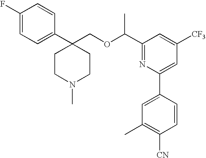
C1=C(F)C=CC(C2(COC(C3=NC(C4=CC(C)=C([CN])C=C4)=CC([CF3])=C3)C)CCN(C)CC2)=C1
